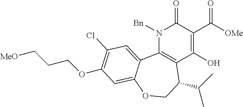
N1([Bn])C2=C(C(O)=C(C([OMe])=O)C1=O)C(C(C)C)COC1=CC(OCCC[MeO])=C(Cl)C=C21
